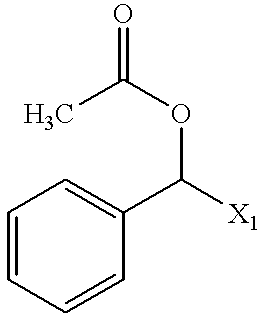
C1=CC=CC(C([X1])OC(=O)C)=C1
